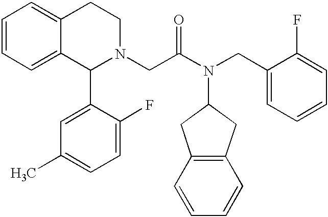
C1=CC=C2C(=C1)CCN(CC(N(CC1=CC=CC=C1F)C1CC3=C(C1)C=CC=C3)=O)C2C1=CC(C)=CC=C1F
